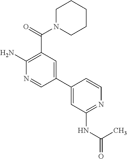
C1N(C(=O)C2=C(N)N=CC(C3=CC(NC(=O)C)=NC=C3)=C2)CCCC1
